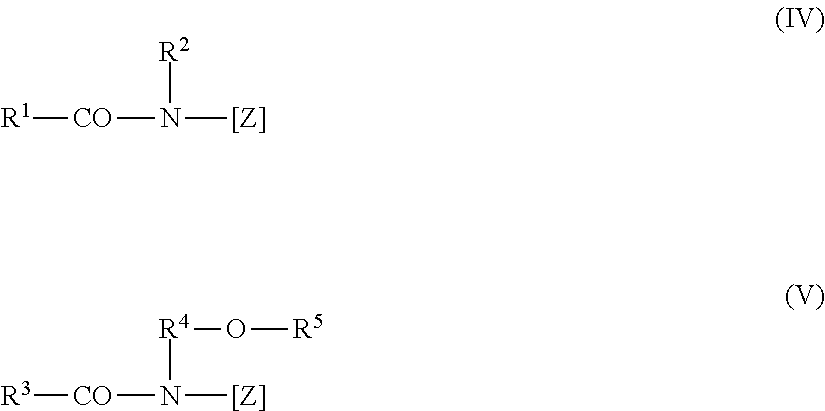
[R2]N([[Z]])[CO][R1].[R4](N([[Z]])[CO][R3])O[R5]
